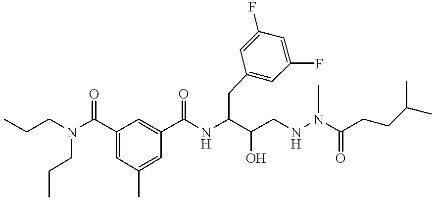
CCCN(CCC)C(C1=CC(C)=CC(C(NC(C(CNN(C(CCC(C)C)=O)C)O)CC2=CC(F)=CC(F)=C2)=O)=C1)=O
